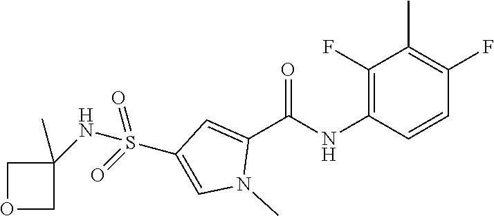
C1(NS(=O)(=O)C2=CN(C)C(C(NC3=C(F)C(C)=C(F)C=C3)=O)=C2)(C)COC1
